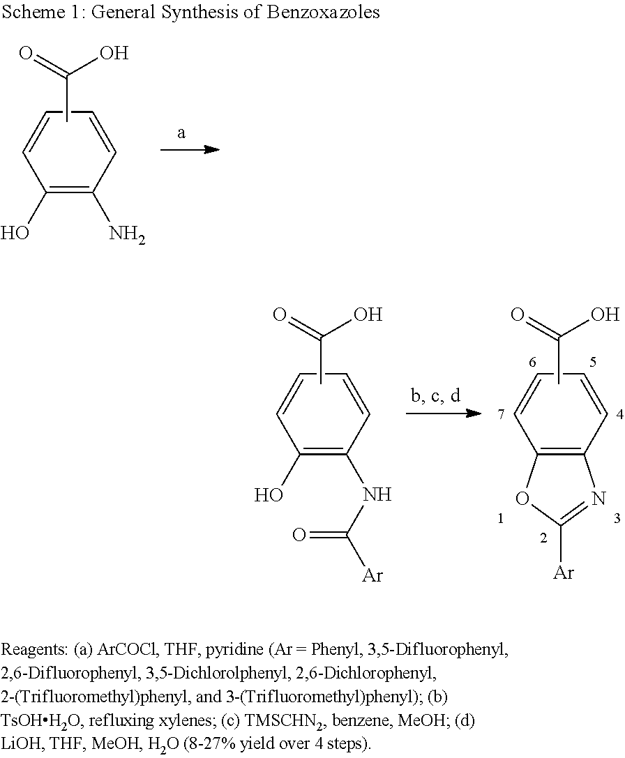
C1=CC(N)=C(O)C=C1.CC(=O)O.C1=CC(NC([Ar])=O)=C(O)C=C1.CC(=O)O.C1=CC2=C(C=C1)OC([Ar])=N2.CC(=O)O
